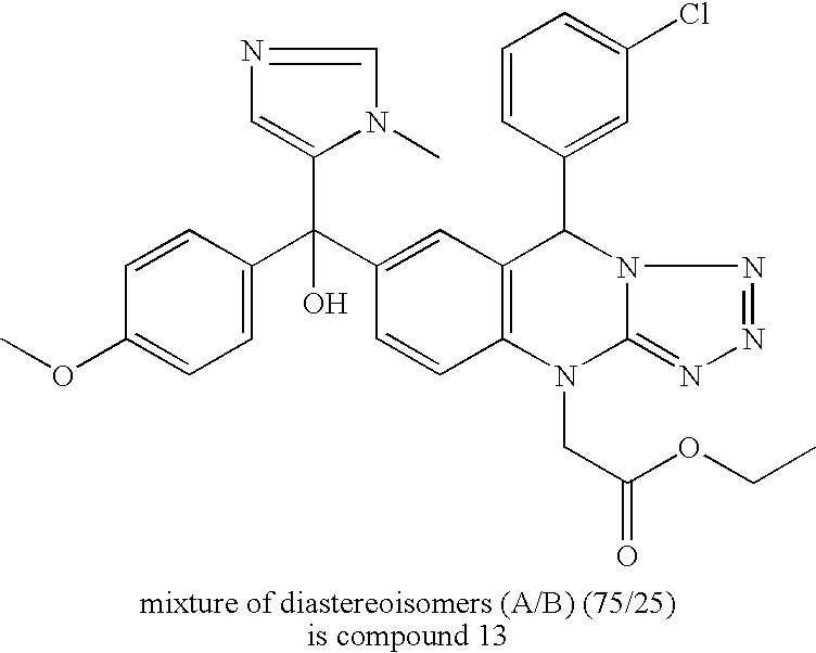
C1=C(C(C2=CC3=C(C=C2)N(CC(=O)OCC)C2=NN=NN2C3C2=CC(Cl)=CC=C2)(C2=CN=CN2C)O)C=CC(OC)=C1
